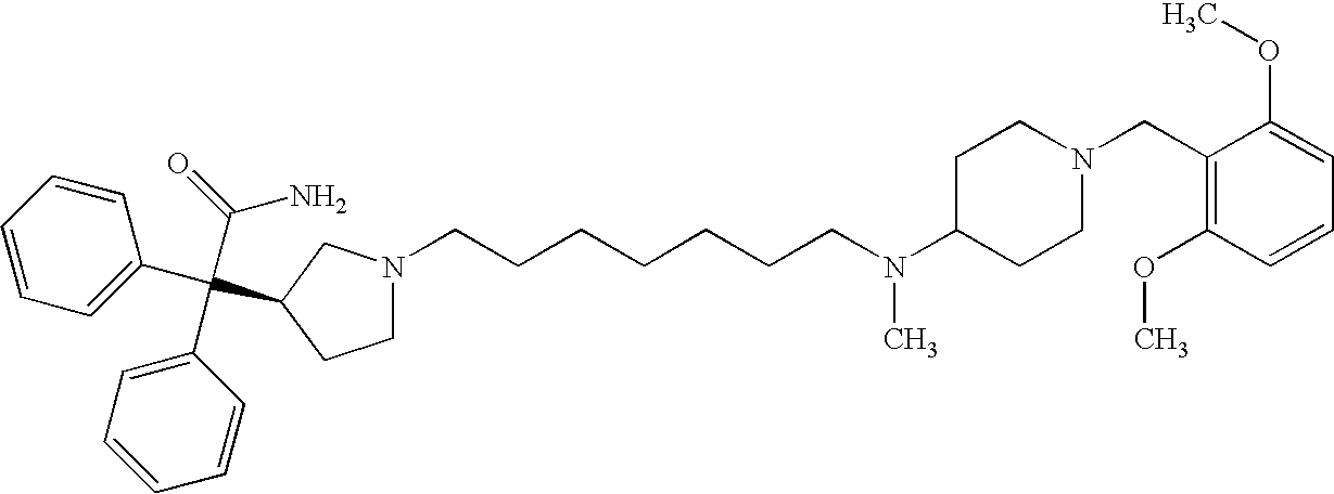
C(C1=CC=CC=C1)(C(=O)N)(C1=CC=CC=C1)C1CCN(CCCCCCCN(C2CCN(CC3=C(OC)C=CC=C3OC)CC2)C)C1
